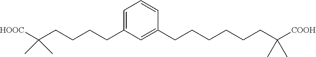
[HOOC]C(CCCCC1=CC=CC(CCCCCCC([COOH])(C)C)=C1)(C)C
